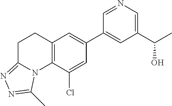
N1=CC(C2=CC3=C(C(Cl)=C2)N2C(=NN=C2C)CC3)=CC(C(C)O)=C1
